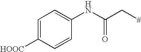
C1=C([HOOC])C=CC(NC(C[#])=O)=C1
